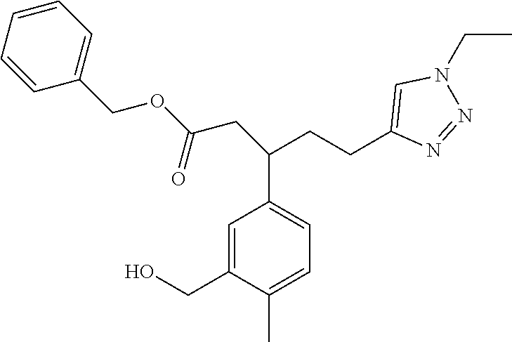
C1=CC=CC(COC(CC(CCC2=CN(CC)N=N2)C2=CC=C(C)C(CO)=C2)=O)=C1
